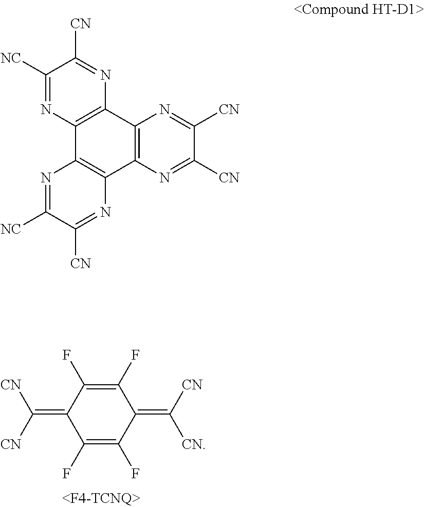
C1(F)=C(F)C(=C([CN])[CN])C(F)=C(F)C1=C([CN])[CN].C12=C(C3=C(C4=C1N=C([NC])C([CN])=N4)N=C([CN])C([CN])=N3)N=C([CN])C([NC])=N2
